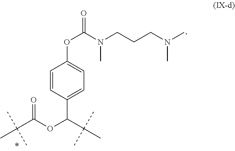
O=C(N(C)CCCN(C)C)OC1=CC=C(C(OC(=O)C(C)(C)C)C(C)(C)C)C=C1
